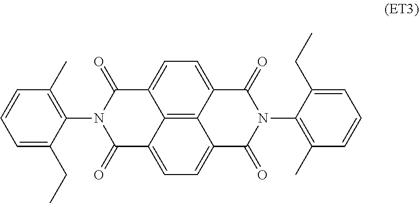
C12=CC=C3C4=C1C(=CC=C4C(=O)N(C1=C(C)C=CC=C1CC)C3=O)C(=O)N(C1=C(C)C=CC=C1CC)C2=O
